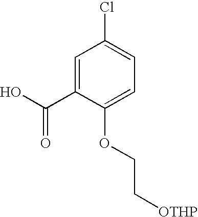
C1=C(C(O)=O)C(OCC[OTHP])=CC=C1Cl
